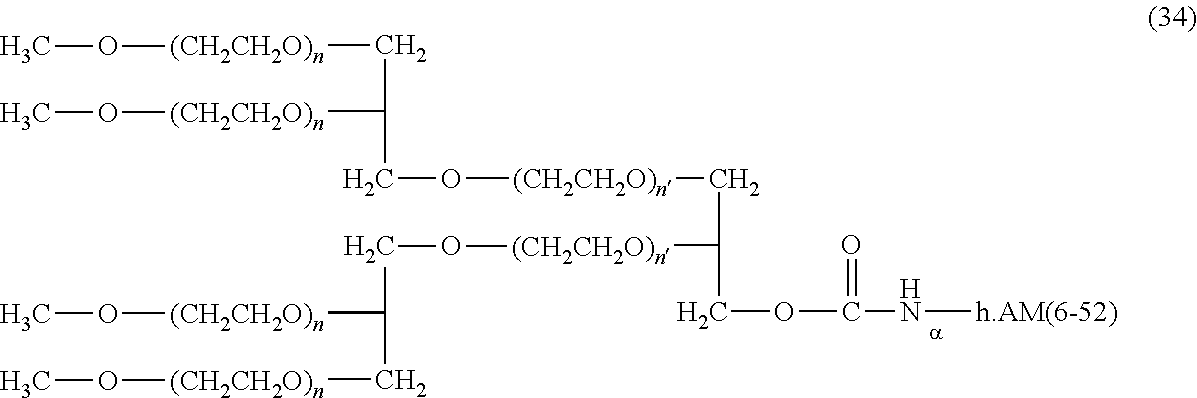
C(O[(CH2CH2O)n]CC(COC(=O)N[h.AM(6-52)])[(CH2CH2O)n]OCC([(CH2CH2O)n]OC)C[(CH2CH2O)n]OC)C([(CH2CH2O)n]OC)C[(CH2CH2O)n]OC
